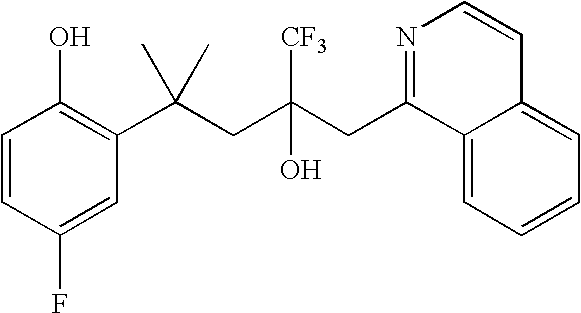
C1=CC(F)=CC(C(CC(CC2=NC=CC3=CC=CC=C23)([CF3])O)(C)C)=C1O
